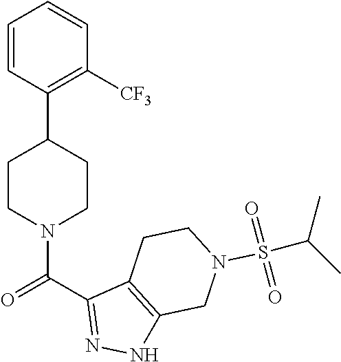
C1=CC=CC(C2CCN(C(C3=NNC4=C3CCN(S(=O)(C(C)C)=O)C4)=O)CC2)=C1[CF3]
